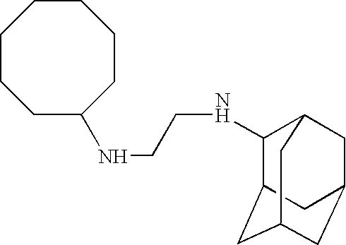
N(CCNC1C2CC3CC(CC1C3)C2)C1CCCCCCC1
